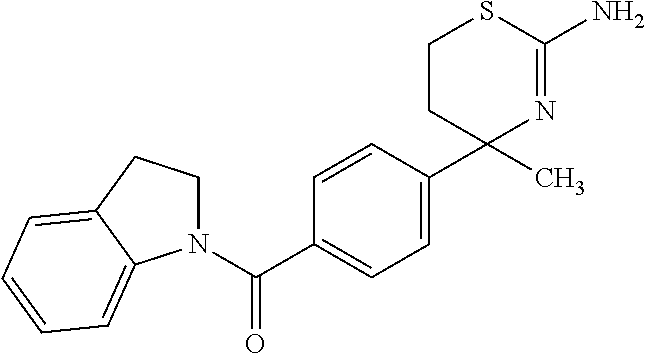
C1CC(C2=CC=C(C(N3CCC4=CC=CC=C34)=O)C=C2)(C)N=C(N)S1
